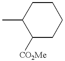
C1C(C)C([CO2Me])CCC1
